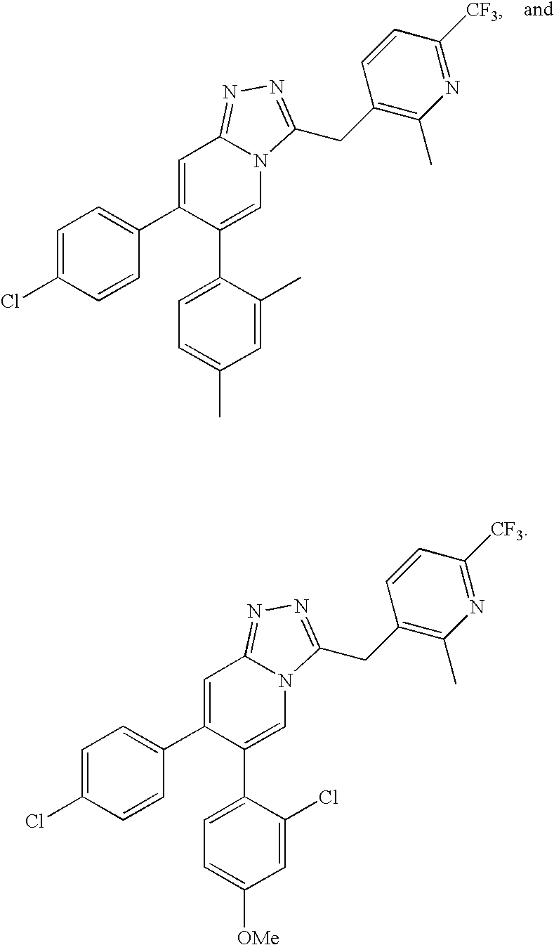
C1=C(C2=CC=C(Cl)C=C2)C(C2=CC=C(C)C=C2C)=CN2C1=NN=C2CC1=C(C)N=C([CF3])C=C1.C1=C(C2=CC=C(Cl)C=C2)C(C2=CC=C([OMe])C=C2Cl)=CN2C1=NN=C2CC1=C(C)N=C([CF3])C=C1
